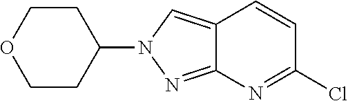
C1(Cl)=NC2=NN(C3CCOCC3)C=C2C=C1
